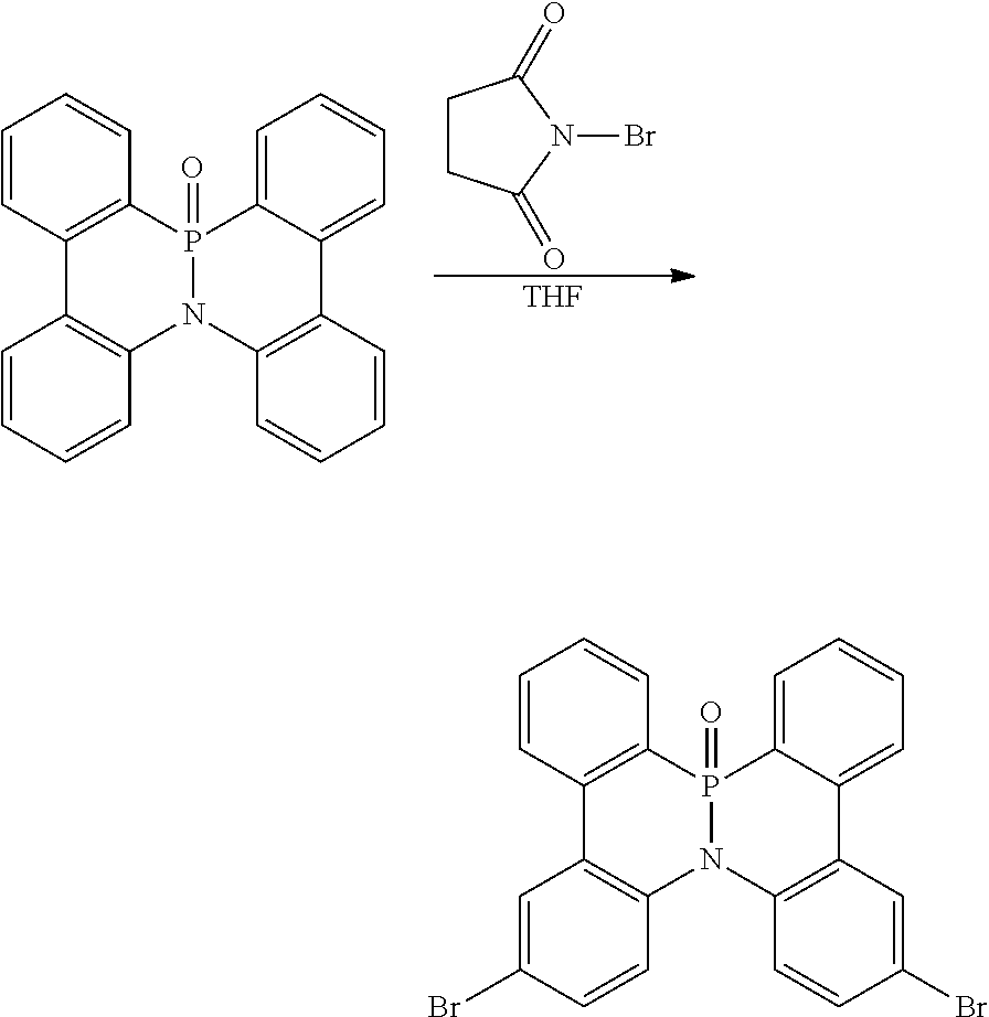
C1CC(=O)N(Br)C1=O.[THF].C1=CC2=C(C=C1)P1(=O)N(C3=C2C=CC=C3)C2=C(C3=CC=CC=C13)C=CC=C2.C1=CC2=C(C=C1)P1(=O)N(C3=C2C=C(Br)C=C3)C2=C(C3=CC=CC=C13)C=C(Br)C=C2
